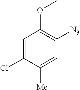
C1=C(Cl)C([Me])=CC([N3])=C1OC
